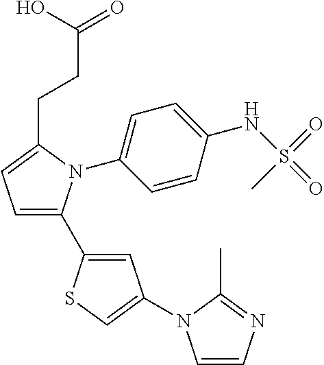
C1=CN=C(C)N1C1=CSC(C2=CC=C(CCC(=O)O)N2C2=CC=C(NS(=O)(=O)C)C=C2)=C1
